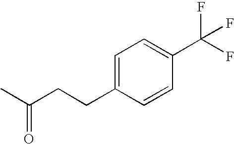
CC(CCC1=CC=C(C(F)(F)F)C=C1)=O
